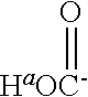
O=[HaOC-]
